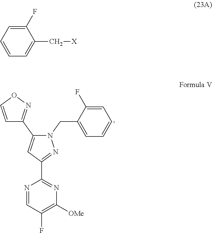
C1(C2=NOC=C2)=CC(C2=NC([OMe])=C(F)C=N2)=NN1CC1=CC=CC=C1F.C1=C(F)C(C[X])=CC=C1
